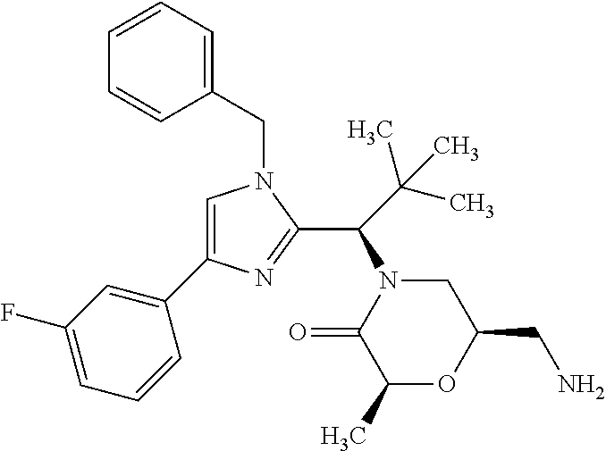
C1(CN2C=C(C3=CC(F)=CC=C3)N=C2C(N2C(=O)C(C)OC(CN)C2)C(C)(C)C)=CC=CC=C1
